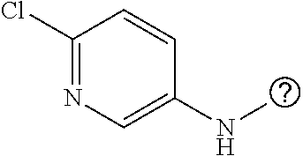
C1(Cl)=NC=C(NC)C=C1
